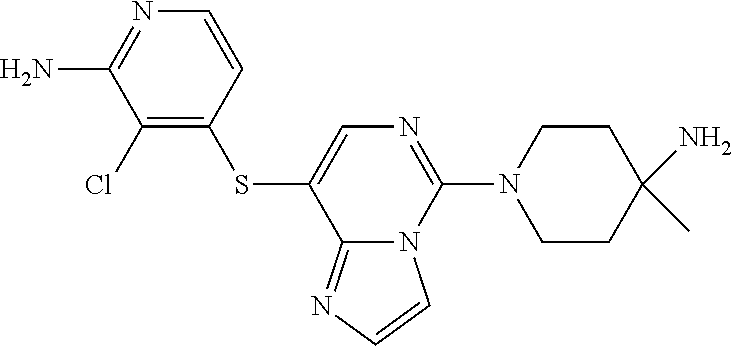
C1(N)=NC=CC(SC2=CN=C(N3CCC(N)(C)CC3)N3C2=NC=C3)=C1Cl
